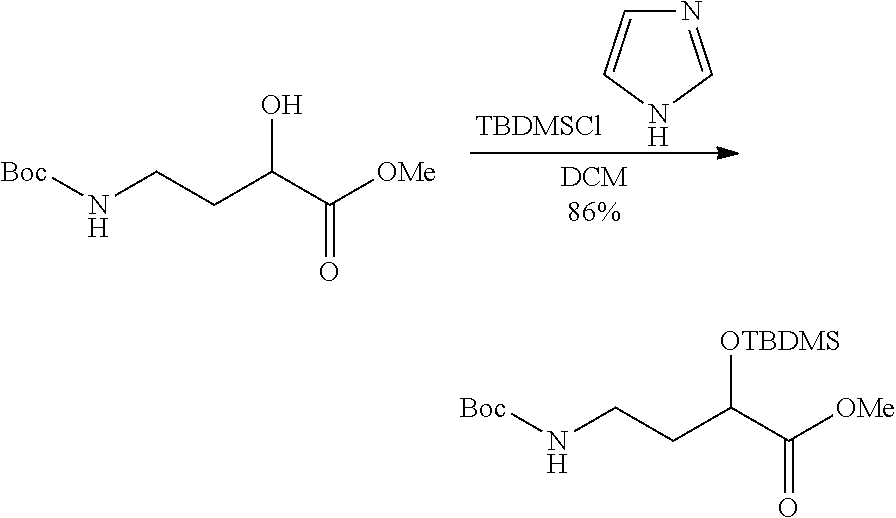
[TBDMSCl].N1=CNC=C1.N(CCC(C([OMe])=O)O)[Boc].N(CCC(C([OMe])=O)[OTBDMS])[Boc]
